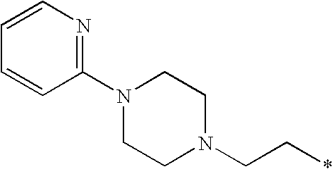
N1(C2=NC=CC=C2)CCN(CC*)CC1
